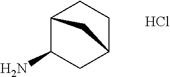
C12C(N)CC(CC1)C2.Cl
